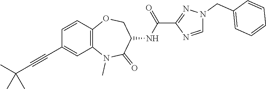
N1(C)C2=C(C=CC(C#CC(C)(C)C)=C2)OCC(NC(C2=NN(CC3=CC=CC=C3)C=N2)=O)C1=O
